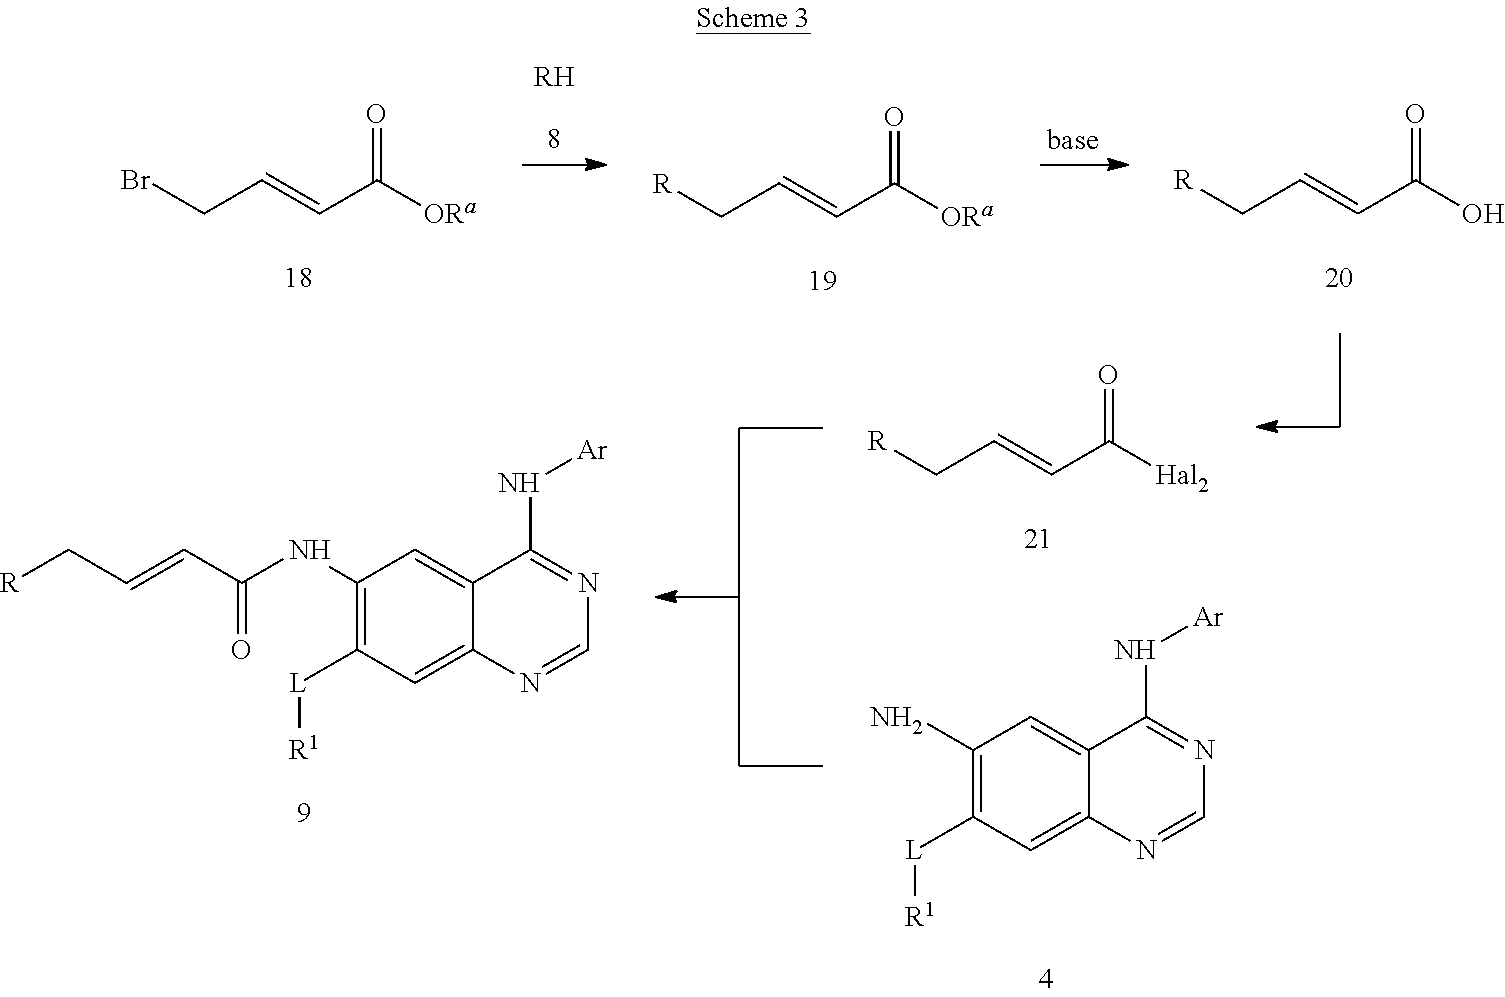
[RH].BrCC=CC([ORa])=O.[R]CC=CC([ORa])=O.[R]CC=CC(O)=O.[R]CC=CC([Hal2])=O.C1(N)=C([L][R1])C=C2C(=C1)C(N[Ar])=NC=N2.C1(NC(=O)C=CC[R])=C([L][R1])C=C2C(=C1)C(N[Ar])=NC=N2
